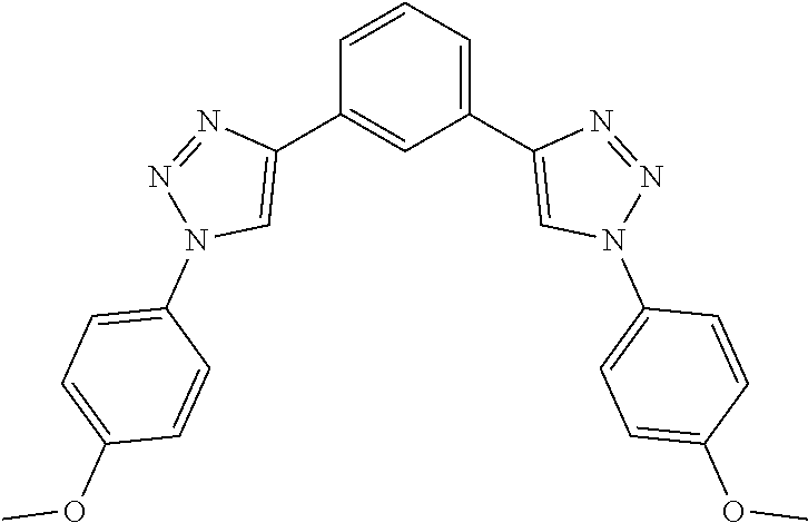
C1=CC=C(C2=CN(C3=CC=C(OC)C=C3)N=N2)C=C1C1=CN(C2=CC=C(OC)C=C2)N=N1
